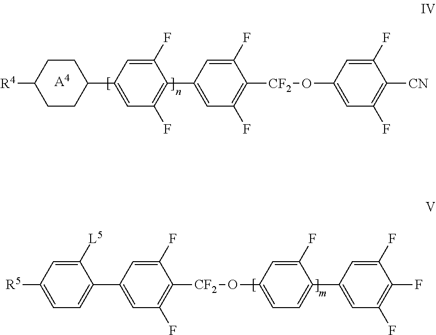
C1CC(C2=CC(F)=C(C3=CC(F)=C([CF2]OC4=CC(F)=C([CN])C(F)=C4)C(F)=C3)C(F)=C2)CCC1[R4].[A4].[R5]C1=CC=C(C2=CC(F)=C([CF2]OC3=CC=C(C4=CC(F)=C(F)C(F)=C4)C(F)=C3)C(F)=C2)C([L5])=C1
